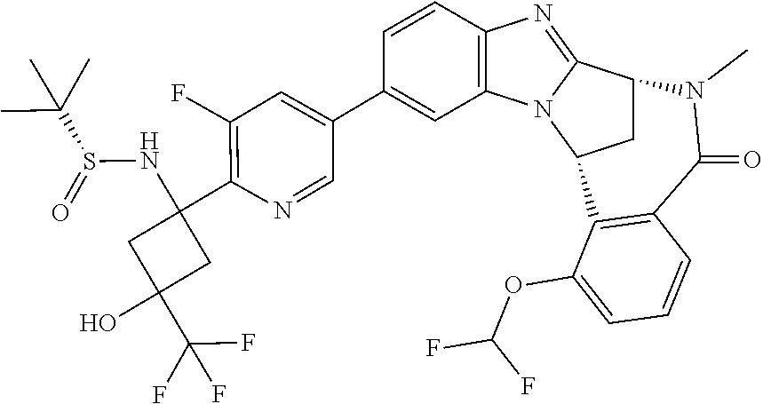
C1=CC2=C(C=C1C1=CC(F)=C(C3(NS(=O)C(C)(C)C)CC(C(F)(F)F)(O)C3)N=C1)N1C(=N2)C2CC1C1=C(C(=O)N2C)C=CC=C1OC(F)F
